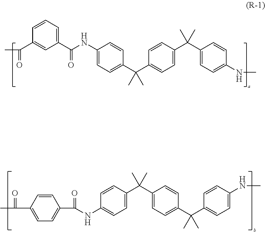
N(C1=CC=C(C(C2=CC=C(C(C3=CC=C(NC)C=C3)(C)C)C=C2)(C)C)C=C1)C(C1=CC=CC(C(C)=O)=C1)=O.C(C1=CC=C(C(=O)C)C=C1)(NC1=CC=C(C(C2=CC=C(C(C3=CC=C(NC)C=C3)(C)C)C=C2)(C)C)C=C1)=O
